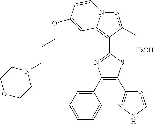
N1=C(C)C(C2=NC(C3=CC=CC=C3)=C(C3=NNC=N3)S2)=C2N1C=CC(OCCCN1CCOCC1)=C2.[TsOH]
